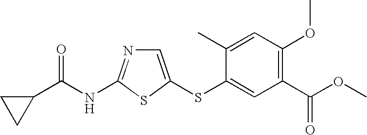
C1=C(SC2=CC(C(OC)=O)=C(OC)C=C2C)SC(NC(=O)C2CC2)=N1
